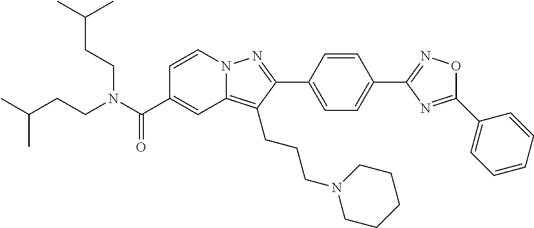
C1=CN2C(=C(CCCN3CCCCC3)C(C3=CC=C(C4=NOC(C5=CC=CC=C5)=N4)C=C3)=N2)C=C1C(N(CCC(C)C)CCC(C)C)=O
